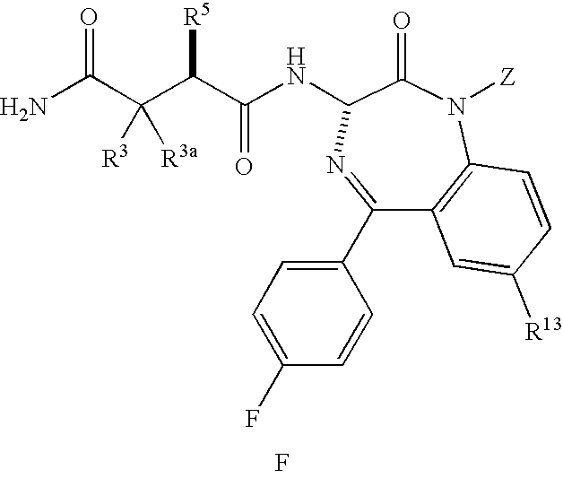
NC(C(C(C(NC1C(=O)N([Z])C2=C(C(C3=CC=C(F)C=C3)=N1)C=C([R13])C=C2)=O)[R5])([R3])[R3a])=O.F
